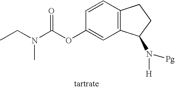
[tartrate].C1(OC(N(C)CC)=O)=CC2=C(C=C1)CCC2N([H])[Pg]
